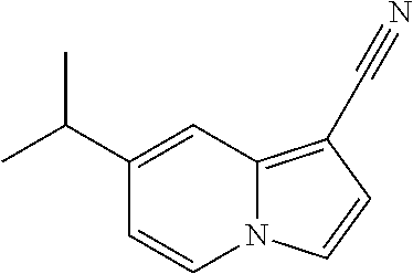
N12C(=C(C#N)C=C1)C=C(C(C)C)C=C2
